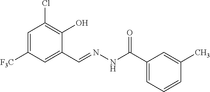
C1=C([F3C])C=C(C=NNC(C2=CC=CC(C)=C2)=O)C(O)=C1Cl
